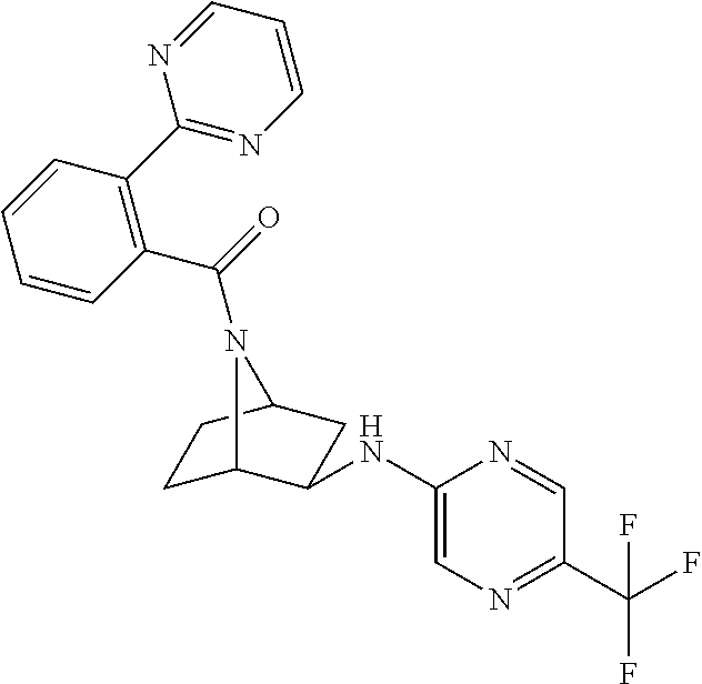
C1C2C(NC3=CN=C(C(F)(F)F)C=N3)CC(C1)N2C(=O)C1=C(C2=NC=CC=N2)C=CC=C1
